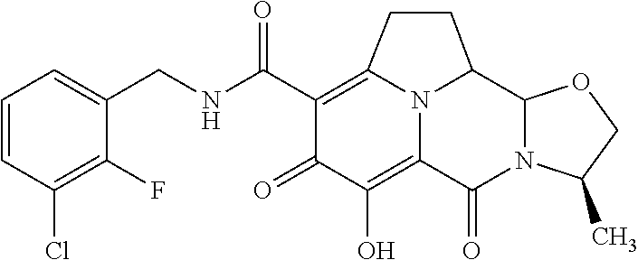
C1=CC(Cl)=C(F)C(CNC(C2=C3N4C(=C(O)C2=O)C(=O)N2C(C4CC3)OCC2C)=O)=C1
